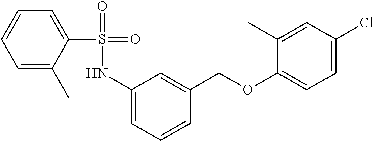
C1(NS(=O)(=O)C2=CC=CC=C2C)=CC=CC(COC2=CC=C(Cl)C=C2C)=C1
